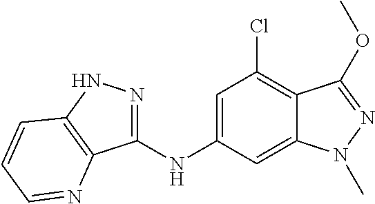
C1(NC2=CC(Cl)=C3C(=C2)N(C)N=C3OC)=NNC2=C1N=CC=C2
